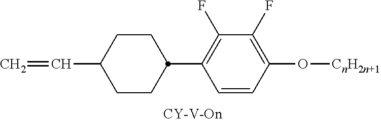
C1CC(C=C)CCC1C1=C(F)C(F)=C(O[CnH2n+1])C=C1
